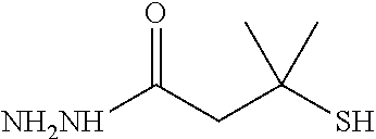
[NH2NH]C(CC(S)(C)C)=O
